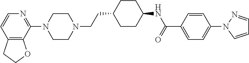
C12=C(C(N3CCN(CCC4CCC(NC(=O)C5=CC=C(N6C=CC=N6)C=C5)CC4)CC3)=NC=C1)OCC2
